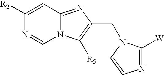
C1([R2])=CC2=NC(CN3C([W])=NC=C3)=C([R5])N2C=N1
